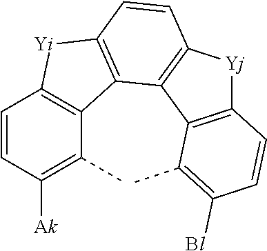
C1=CC([Ak])=C(C)C2=C1[Yi]C1=C2C2=C(C=C1)[Yj]C1=C2C(C)=C([Bl])C=C1
